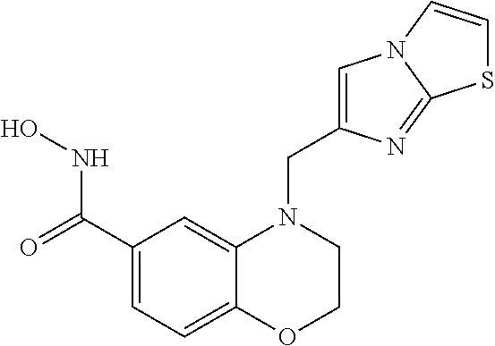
C1(C(=O)NO)=CC=C2C(=C1)N(CC1=CN3C(=N1)SC=C3)CCO2
